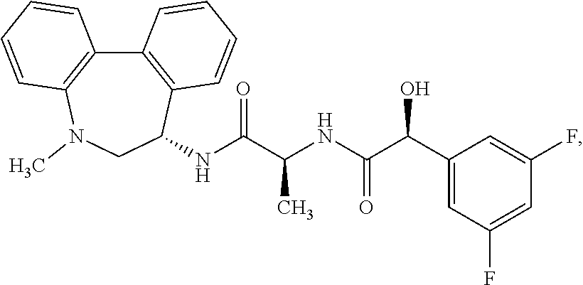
C12=C(C(NC(C(NC(C(C3=CC(F)=CC(F)=C3)O)=O)C)=O)CN(C)C3=C1C=CC=C3)C=CC=C2
